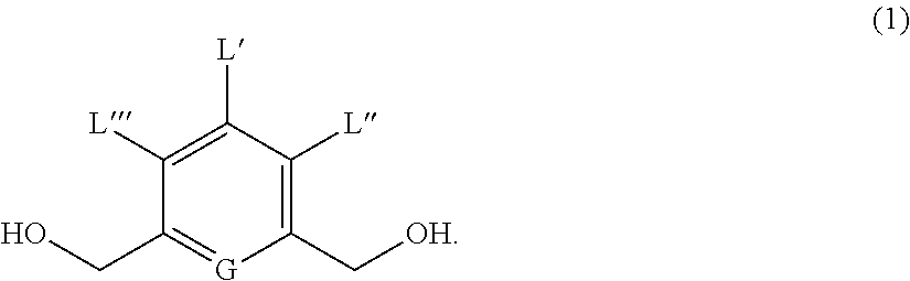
[OH]CC1=C([L])C([L])=C([L])C(CO)=[G]1
